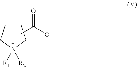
[R1]N1([R2])CCCC1.CC(=O)[O-]
